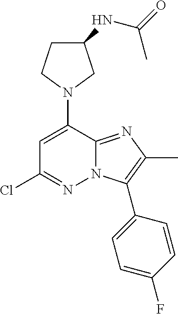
N1(C2=CC(Cl)=NN3C2=NC(C)=C3C2=CC=C(F)C=C2)CC(NC(=O)C)CC1
